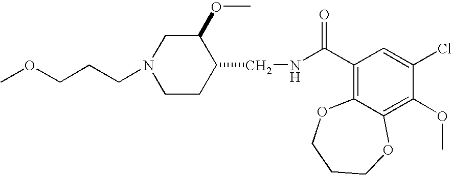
N1(CCCOC)CCC(CNC(C2=C3C(=C(OC)C(Cl)=C2)OCCCO3)=O)C(OC)C1
